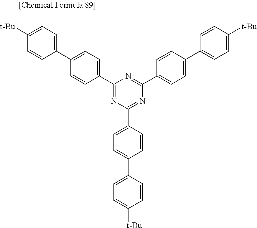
C1(C2=CC=C(C3=NC(C4=CC=C(C5=CC=C([t-Bu])C=C5)C=C4)=NC(C4=CC=C(C5=CC=C([t-Bu])C=C5)C=C4)=N3)C=C2)=CC=C([t-Bu])C=C1
